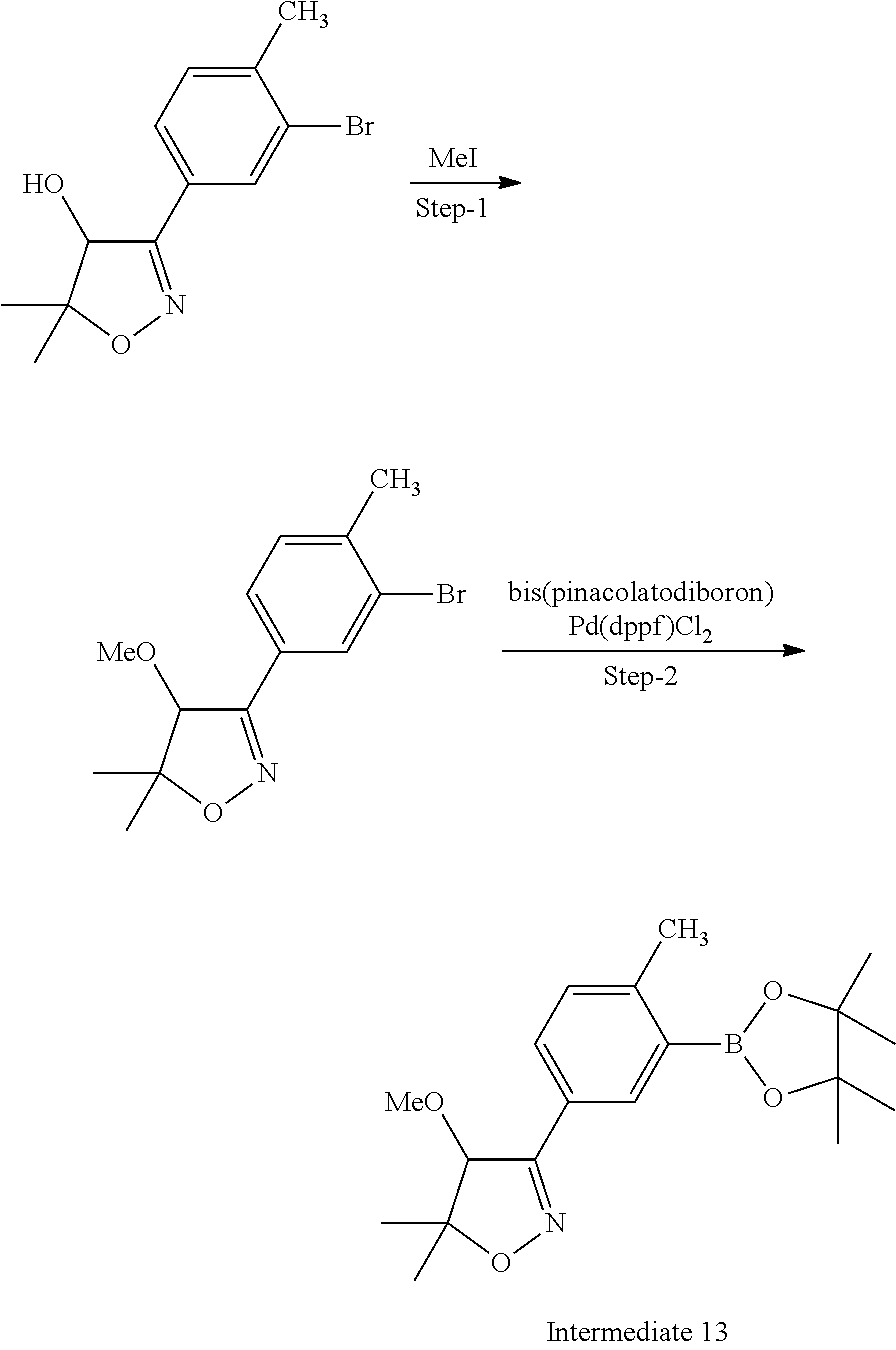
C1(C)=CC=C(C2=NOC(C)(C)C2O)C=C1Br.[MeI].C1(C)=CC=C(C2=NOC(C)(C)C2[MeO])C=C1Br.[bis(pinacolatodiboron)Pd(dppf)Cl2].C1(C)=CC=C(C2=NOC(C)(C)C2[MeO])C=C1B1OC(C)(C)C(C)(C)O1
